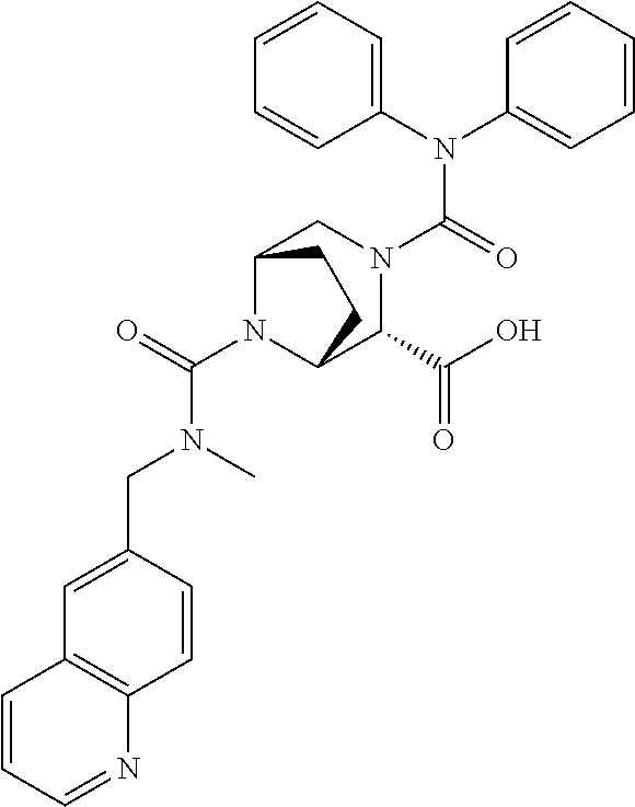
C(N1C2C(C(O)=O)N(C(N(C3=CC=CC=C3)C3=CC=CC=C3)=O)CC1CC2)(=O)N(CC1=CC2=C(C=C1)N=CC=C2)C
